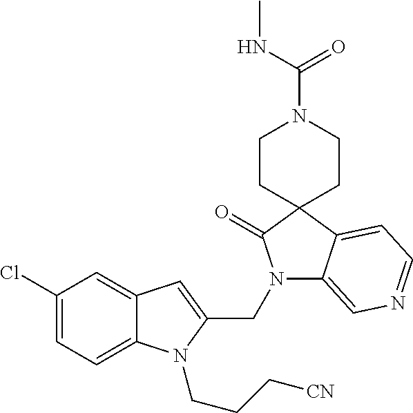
C1(Cl)=CC=C2C(=C1)C=C(CN1C3=CN=CC=C3C3(C1=O)CCN(C(NC)=O)CC3)N2CCC[CN]
